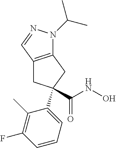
C12=C(CC(C(NO)=O)(C3=CC=CC(F)=C3C)C1)N(C(C)C)N=C2
